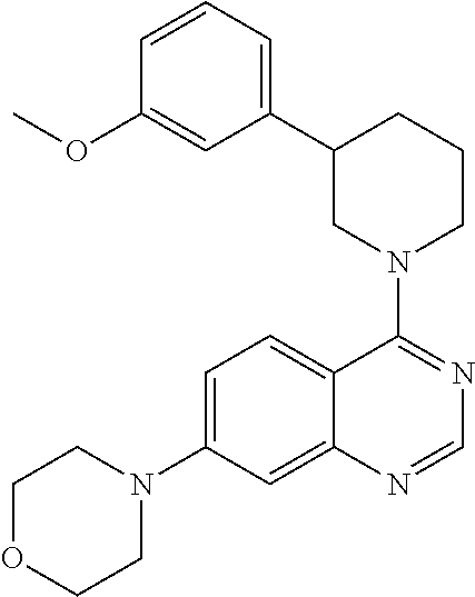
C1OCCN(C2=CC=C3C(=C2)N=CN=C3N2CCCC(C3=CC=CC(OC)=C3)C2)C1
